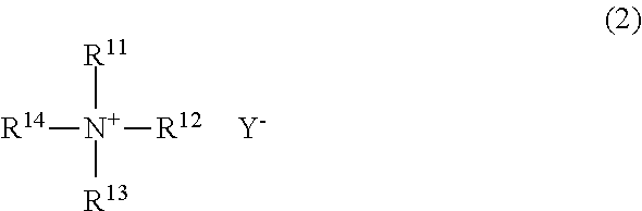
[R11][N+]([R14])([R12])[R13].[Y]
